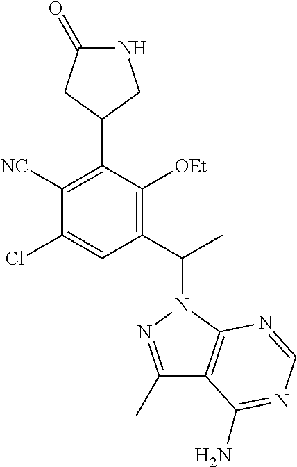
C1([NC])=C(C2CC(=O)NC2)C([OEt])=C(C(C)N2C3=C(C(C)=N2)C(N)=NC=N3)C=C1Cl
